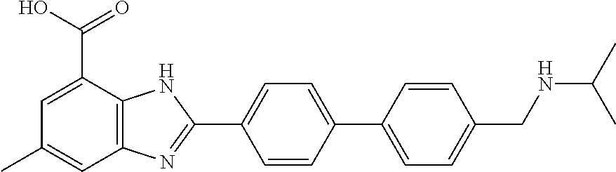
C1=CC(C2=CC=C(CNC(C)C)C=C2)=CC=C1C1=NC2=C(N1)C(C(O)=O)=CC(C)=C2
